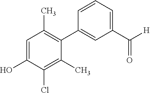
C1=C(O)C(Cl)=C(C)C(C2=CC(C([H])=O)=CC=C2)=C1C
